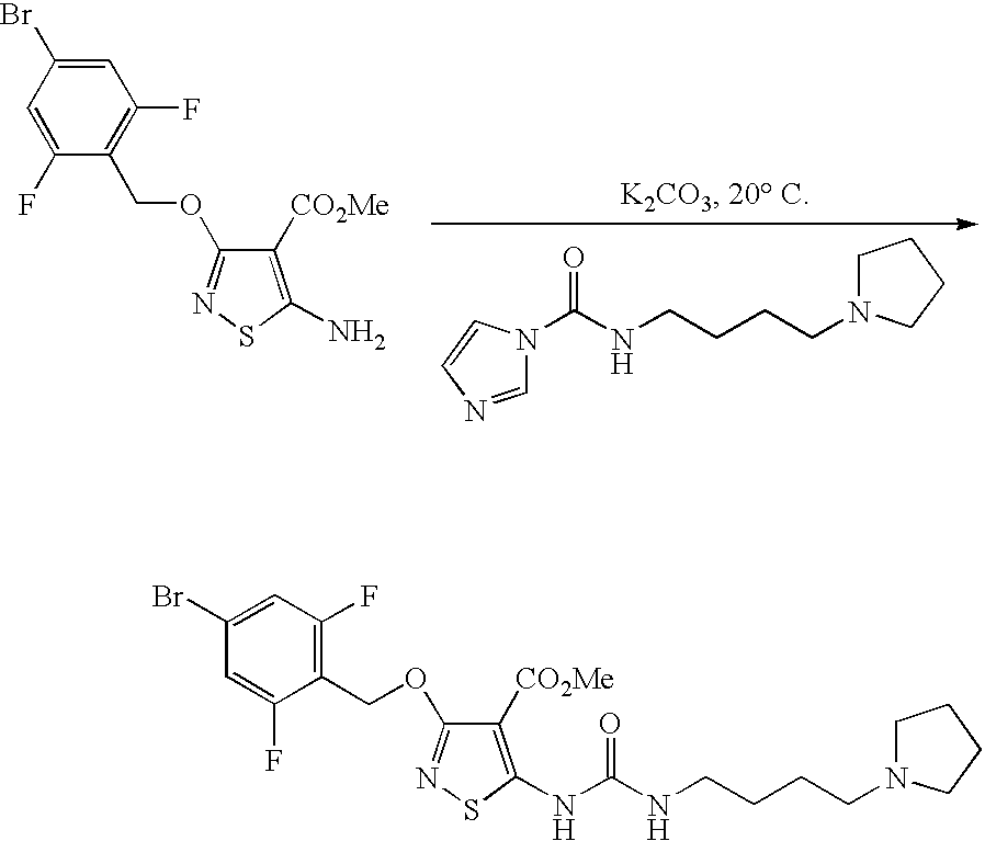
C1([CO2Me])=C(N)SN=C1OCC1=C(F)C=C(Br)C=C1F.C1N(CCCCNC(N2C=NC=C2)=O)CCC1.C1N(CCCCNC(NC2=C([CO2Me])C(OCC3=C(F)C=C(Br)C=C3F)=NS2)=O)CCC1
